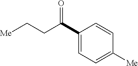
C1(C(CC[Me])=O)=CC=C([Me])C=C1
